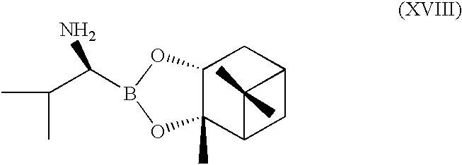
CC(C)C(N)B1OC2C(C)(O1)C1CC(C2)C1(C)C
